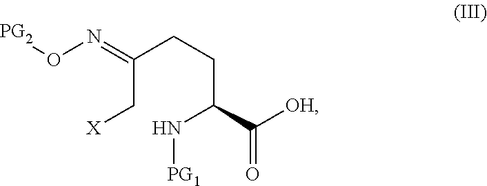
[PG2]ON=C(C[X])CCC(N[PG1])C([OH])=O
